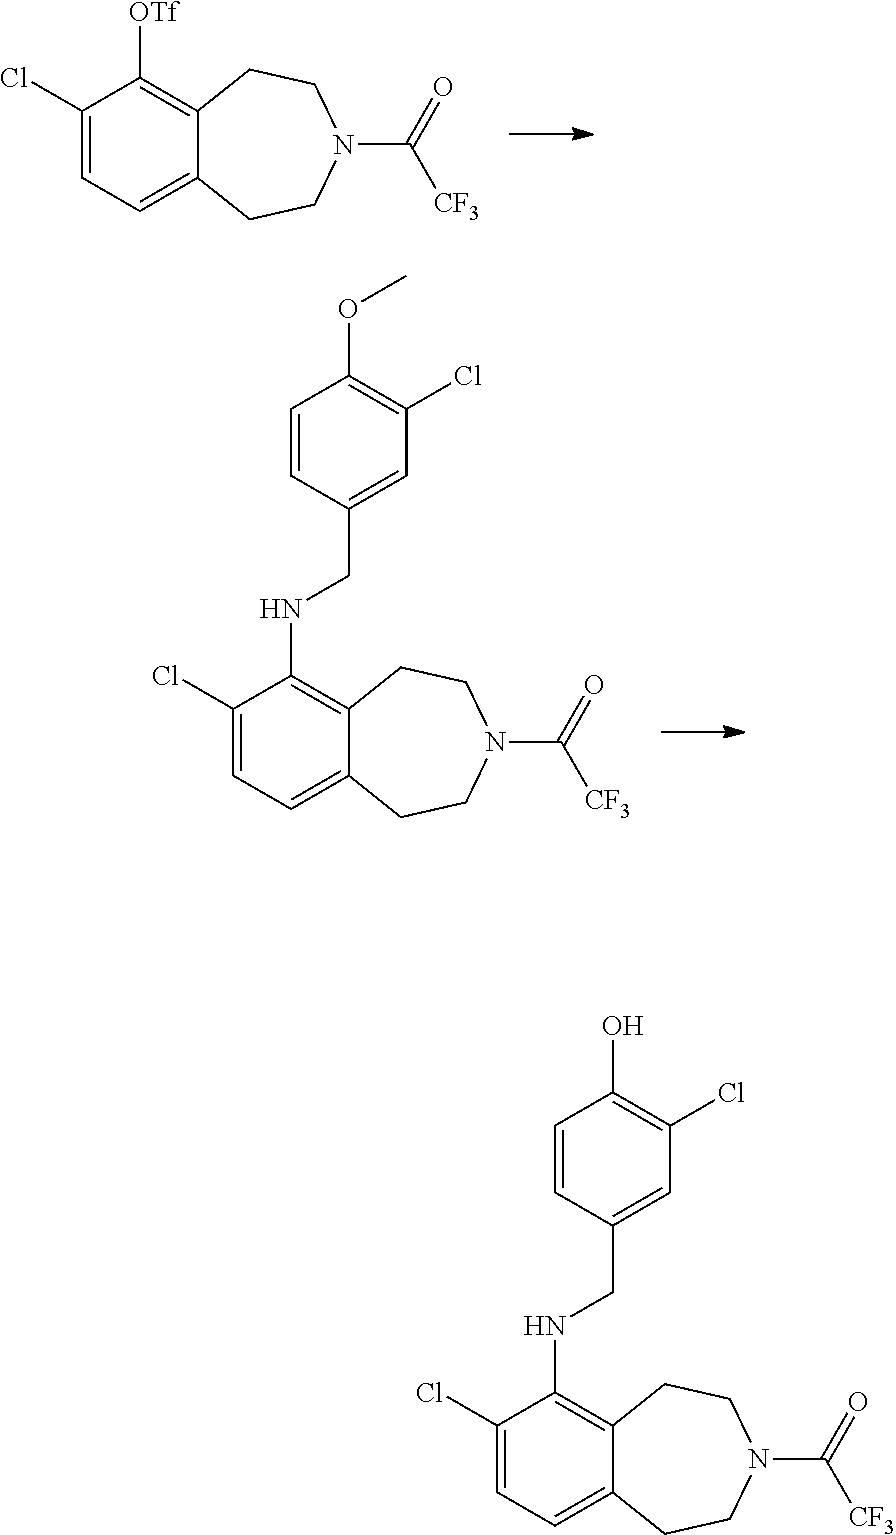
C1(Cl)=CC=C2C(=C1[OTf])CCN(C(=O)[CF3])CC2.C1(Cl)=CC=C2C(=C1NCC1=CC(Cl)=C(OC)C=C1)CCN(C(=O)[CF3])CC2.C1(Cl)=CC=C2C(=C1NCC1=CC(Cl)=C(O)C=C1)CCN(C(=O)[CF3])CC2
